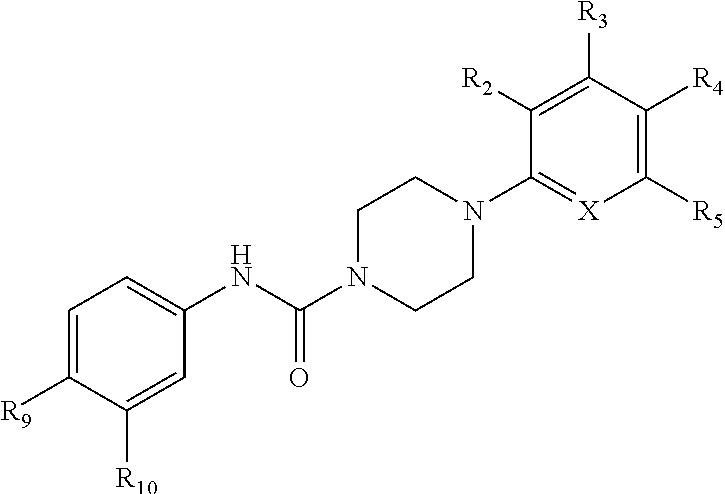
C1=C([R9])C([R10])=CC(NC(=O)N2CCN(C3=[X]C([R5])=C([R4])C([R3])=C3[R2])CC2)=C1
